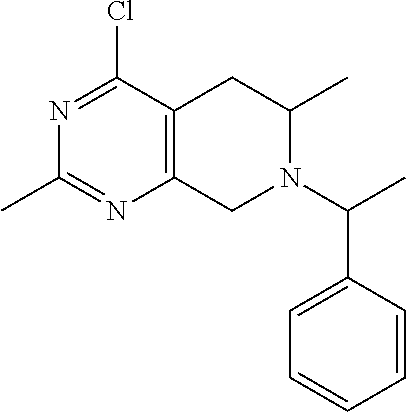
C12=C(C(Cl)=NC(C)=N1)CC(C)N(C(C)C1=CC=CC=C1)C2
